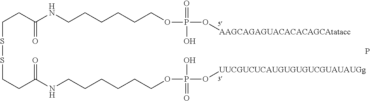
C(SSCCC(=O)NCCCCCCOP(O)(=O)O[UUCGUCUCAUGUGUGUCGUAUAUGg])CC(=O)NCCCCCCOP(=O)(O[AAGCAGAGUACACACAGCAtatacc])O.P
